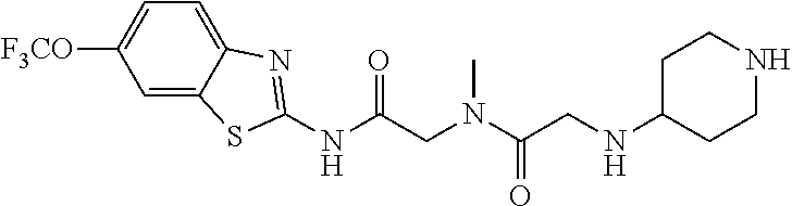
C1=C2C(=CC=C1[F3CO])N=C(NC(CN(C(CNC1CCNCC1)=O)C)=O)S2
